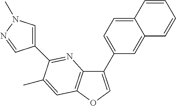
C1=C(C2=NC3=C(OC=C3C3=CC=C4C(=C3)C=CC=C4)C=C2C)C=NN1C
